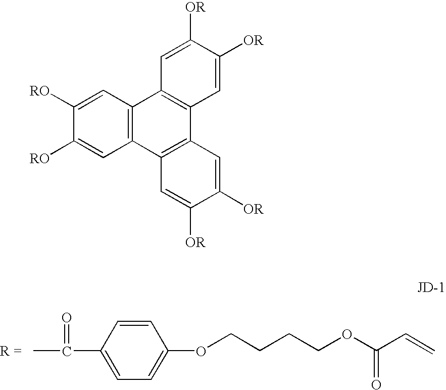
C1=CC(C(C)=O)=CC=C1OCCCCOC(C=C)=O.C1([RO])=CC2=C(C=C1[RO])C1=C(C3=C2C=C([OR])C([OR])=C3)C=C([OR])C([OR])=C1
